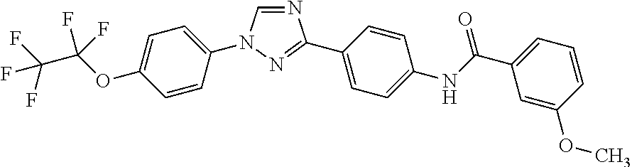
N1=CN(C2=CC=C(OC(C(F)(F)F)(F)F)C=C2)N=C1C1=CC=C(NC(C2=CC=CC(OC)=C2)=O)C=C1
